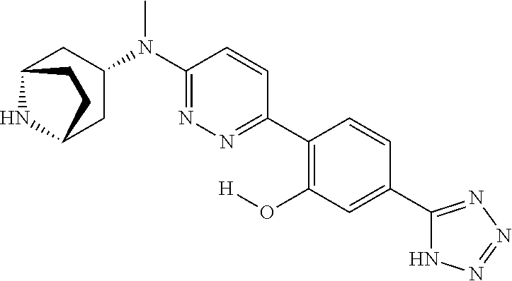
C12NC(CC(N(C3=NN=C(C4=C(O[H])C=C(C5=NN=NN5)C=C4)C=C3)C)C1)CC2
